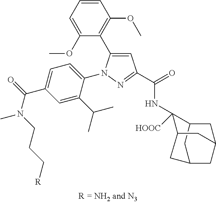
C1=CC=C(OC)C(C2=CC(C(=O)NC3([HOOC])C4CC5CC(C4)CC3C5)=NN2C2=CC=C(C(=O)N(CCC[R])C)C=C2C(C)C)=C1OC
